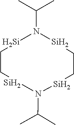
N1(C(C)C)[Si]CC[Si]N(C(C)C)[Si]CC[Si]1
